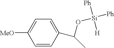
C1=CC(C(C)O[Si]([Ph])([Ph])[H])=CC=C1[MeO]
